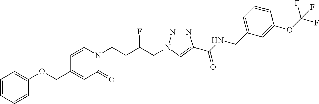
C(C1=CC(=O)N(CCC(CN2N=NC(C(NCC3=CC=CC(OC(F)(F)F)=C3)=O)=C2)F)C=C1)OC1=CC=CC=C1
